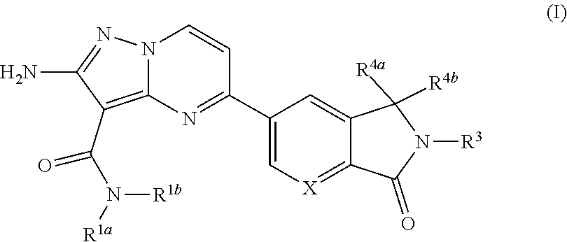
C(C1=C2N(N=C1N)C=CC(C1=C[X]=C3C(=C1)C([R4a])([R4b])N([R3])C3=O)=N2)(N([R1b])[R1a])=O
